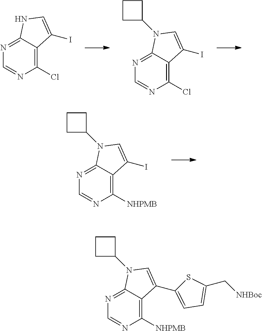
N1=C2C(=C(Cl)N=C1)C(I)=CN2.N1=C2C(=C(Cl)N=C1)C(I)=CN2C1CCC1.N1=C2C(=C([NHPMB])N=C1)C(I)=CN2C1CCC1.N1=C2C(=C([NHPMB])N=C1)C(C1=CC=C(C[NHBoc])S1)=CN2C1CCC1
